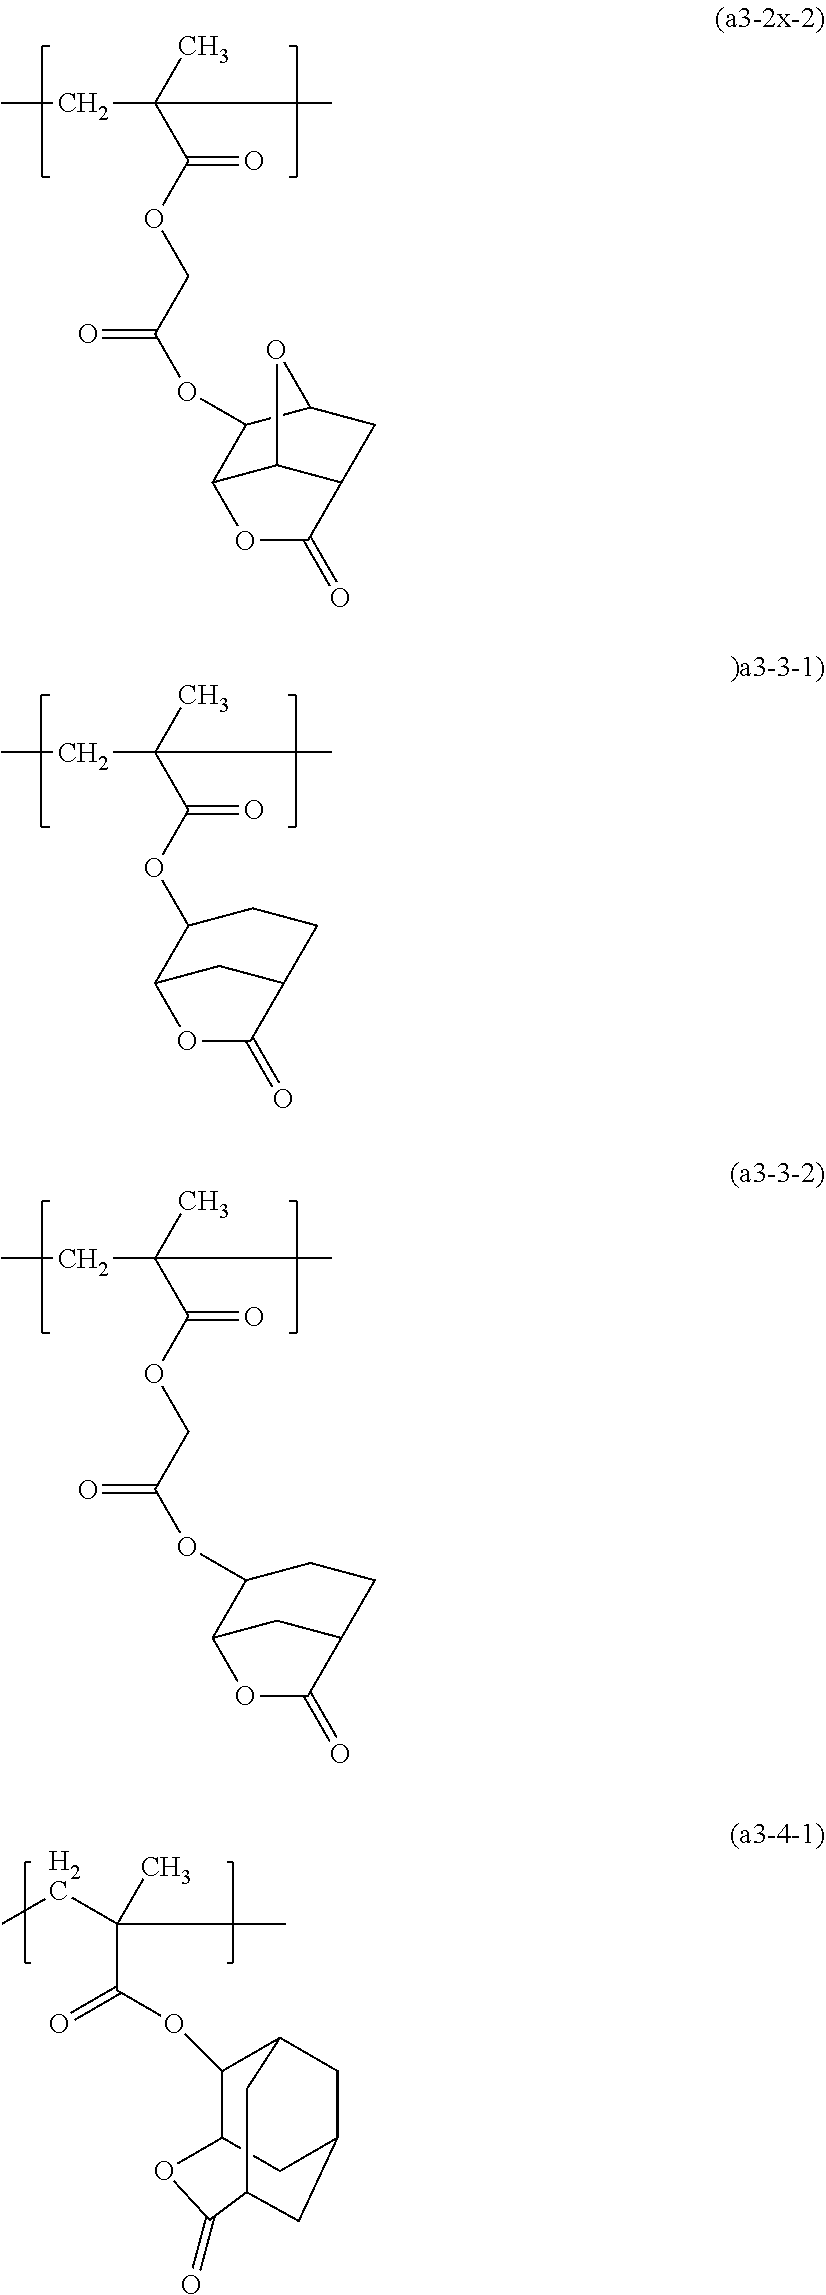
CCC(C(OCC(OC1C2C3C(CC1O3)C(=O)O2)=O)=O)(C)C.CCC(C(OC1C2CC(CC1)C(=O)O2)=O)(C)C.CCC(C(OCC(OC1C2CC(CC1)C(=O)O2)=O)=O)(C)C.CCC(C)(C)C(OC1C2CC3CC1CC(C(=O)O2)C3)=O
